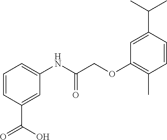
C1=CC(C(=O)O)=CC(NC(COC2=C(C)C=CC(C(C)C)=C2)=O)=C1
